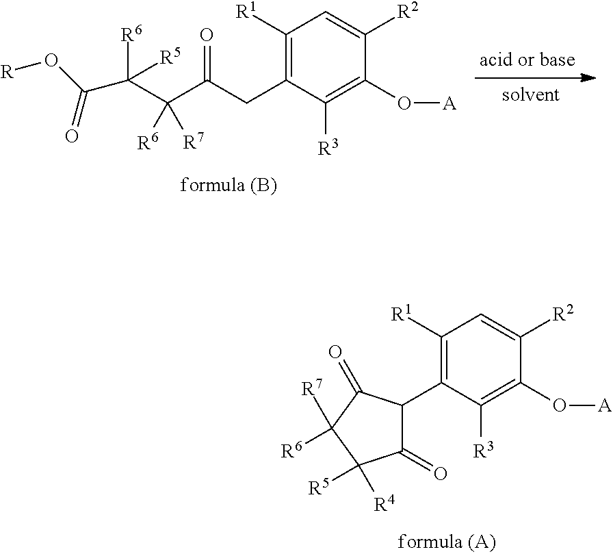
C1([R1])=C(CC(C(C([R6])([R5])C(O[R])=O)([R6])[R7])=O)C([R3])=C(O[A])C([R2])=C1.C1([R1])=C(C2C(=O)C([R5])([R4])C([R6])([R7])C2=O)C([R3])=C(O[A])C([R2])=C1
